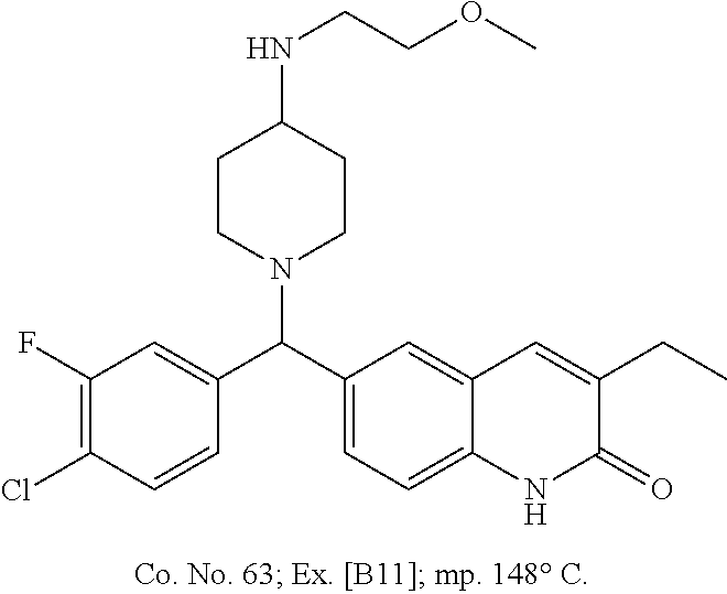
FC1=C(Cl)C=CC(C(C2=CC=C3C(=C2)C=C(CC)C(=O)N3)N2CCC(NCCOC)CC2)=C1
